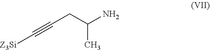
C(CC(N)C)#C[Z3Si]
